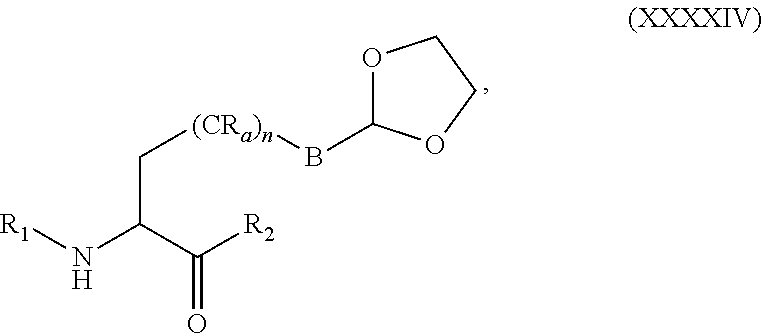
C(C(C([R2])=O)N[R1])[(CRa)n]BC1OCCO1
